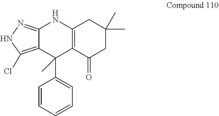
C12=NNC(Cl)=C1C(C1=CC=CC=C1)(C)C1=C(N2)CC(C)(C)CC1=O
